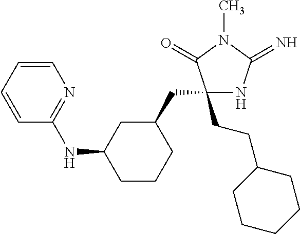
C1(CCC2CCCCC2)(CC2CC(NC3=NC=CC=C3)CCC2)NC(=N)N(C)C1=O
